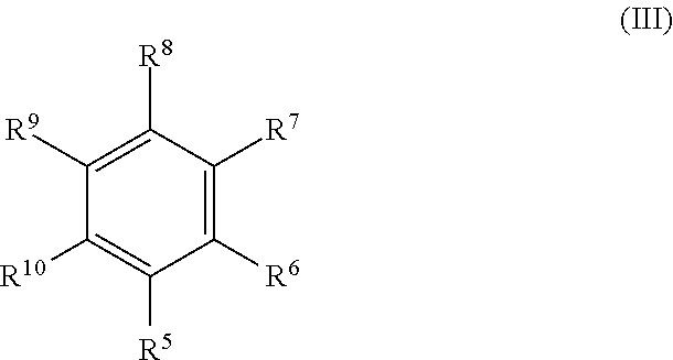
C1([R6])=C([R7])C([R8])=C([R9])C([R10])=C1[R5]
